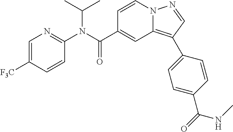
C1=CN2C(=C(C3=CC=C(C(=O)NC)C=C3)C=N2)C=C1C(N(C1=NC=C([F3C])C=C1)C(C)C)=O
